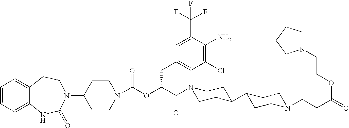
C1(N2C(=O)NC3=CC=CC=C3CC2)CCN(C(OC(C(=O)N2CCC(C3CCN(CCC(=O)OCCN4CCCC4)CC3)CC2)CC2=CC(Cl)=C(N)C(C(F)(F)F)=C2)=O)CC1
